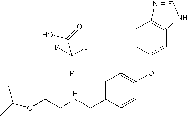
C(NCC1=CC=C(OC2=CC3=C(C=C2)N=CN3)C=C1)COC(C)C.OC(=O)C(F)(F)F
